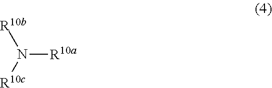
N([R10a])([R10c])[R10b]
